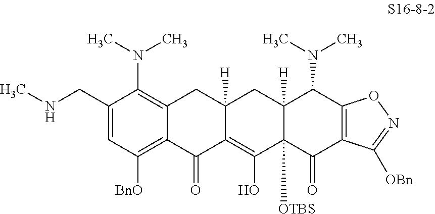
C1(CNC)=CC([BnO])=C2C(=C1N(C)C)CC1([H])C(=C(O)C3([OTBS])C([H])(C1)C(N(C)C)C1=C(C3=O)C([OBn])=NO1)C2=O
